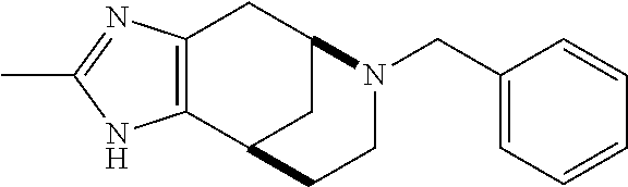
C12=C(CC3CC1CCN3CC1=CC=CC=C1)N=C(C)N2
